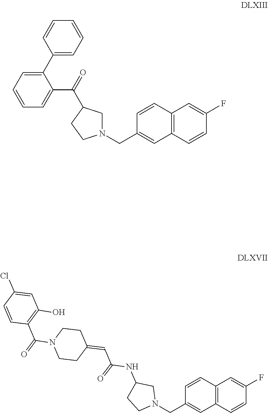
C12=C(C=CC(F)=C1)C=C(CN1CC(C(C3=CC=CC=C3C3=CC=CC=C3)=O)CC1)C=C2.C12=C(C=CC(F)=C1)C=C(CN1CC(NC(=O)C=C3CCN(C(C4=C(O)C=C(Cl)C=C4)=O)CC3)CC1)C=C2
